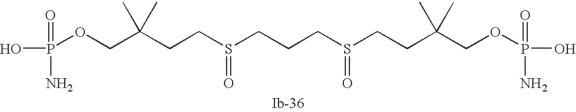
C(C(CCS(CCCS(CCC(COP(O)(=O)N)(C)C)=O)=O)(C)C)OP(=O)(N)O
